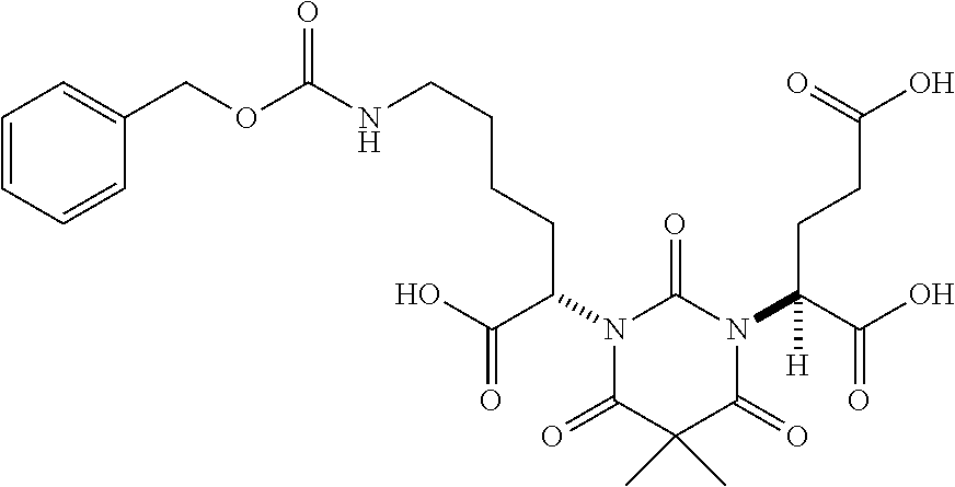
N1(C(C(O)=O)CCCCNC(OCC2=CC=CC=C2)=O)C(=O)C(C)(C)C(=O)N(C(C(O)=O)(CCC(O)=O)[H])C1=O
